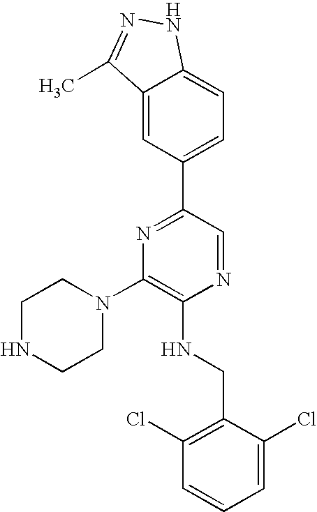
C1(N2CCNCC2)=C(NCC2=C(Cl)C=CC=C2Cl)N=CC(C2=CC=C3C(=C2)C(C)=NN3)=N1
